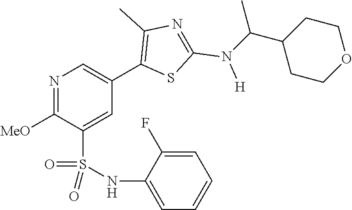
N1=C([MeO])C(S(NC2=CC=CC=C2F)(=O)=O)=CC(C2=C(C)N=C(N([H])C(C3CCOCC3)C)S2)=C1
